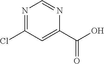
N1=C(Cl)C=C(C(=O)O)N=C1
